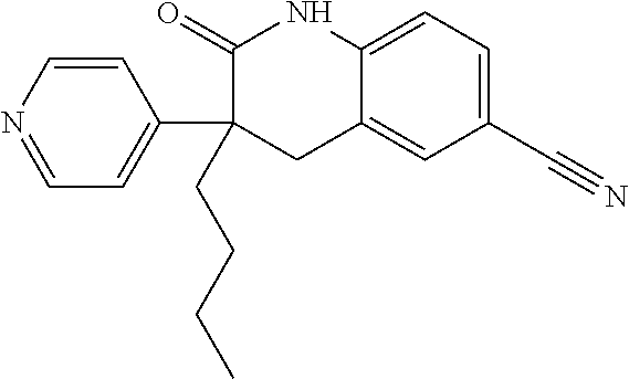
C1(=O)C(C2=CC=NC=C2)(CCCC)CC2=CC(C#N)=CC=C2N1
